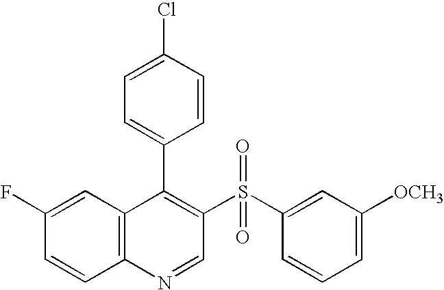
C12=C(C=C(F)C=C1)C(C1=CC=C(Cl)C=C1)=C(S(C1=CC([OCH3])=CC=C1)(=O)=O)C=N2
